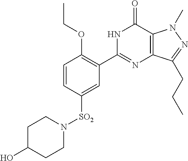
C1=CC([SO2]N2CCC(O)CC2)=CC(C2=NC3=C(C(=O)N2)N(C)N=C3CCC)=C1OCC
